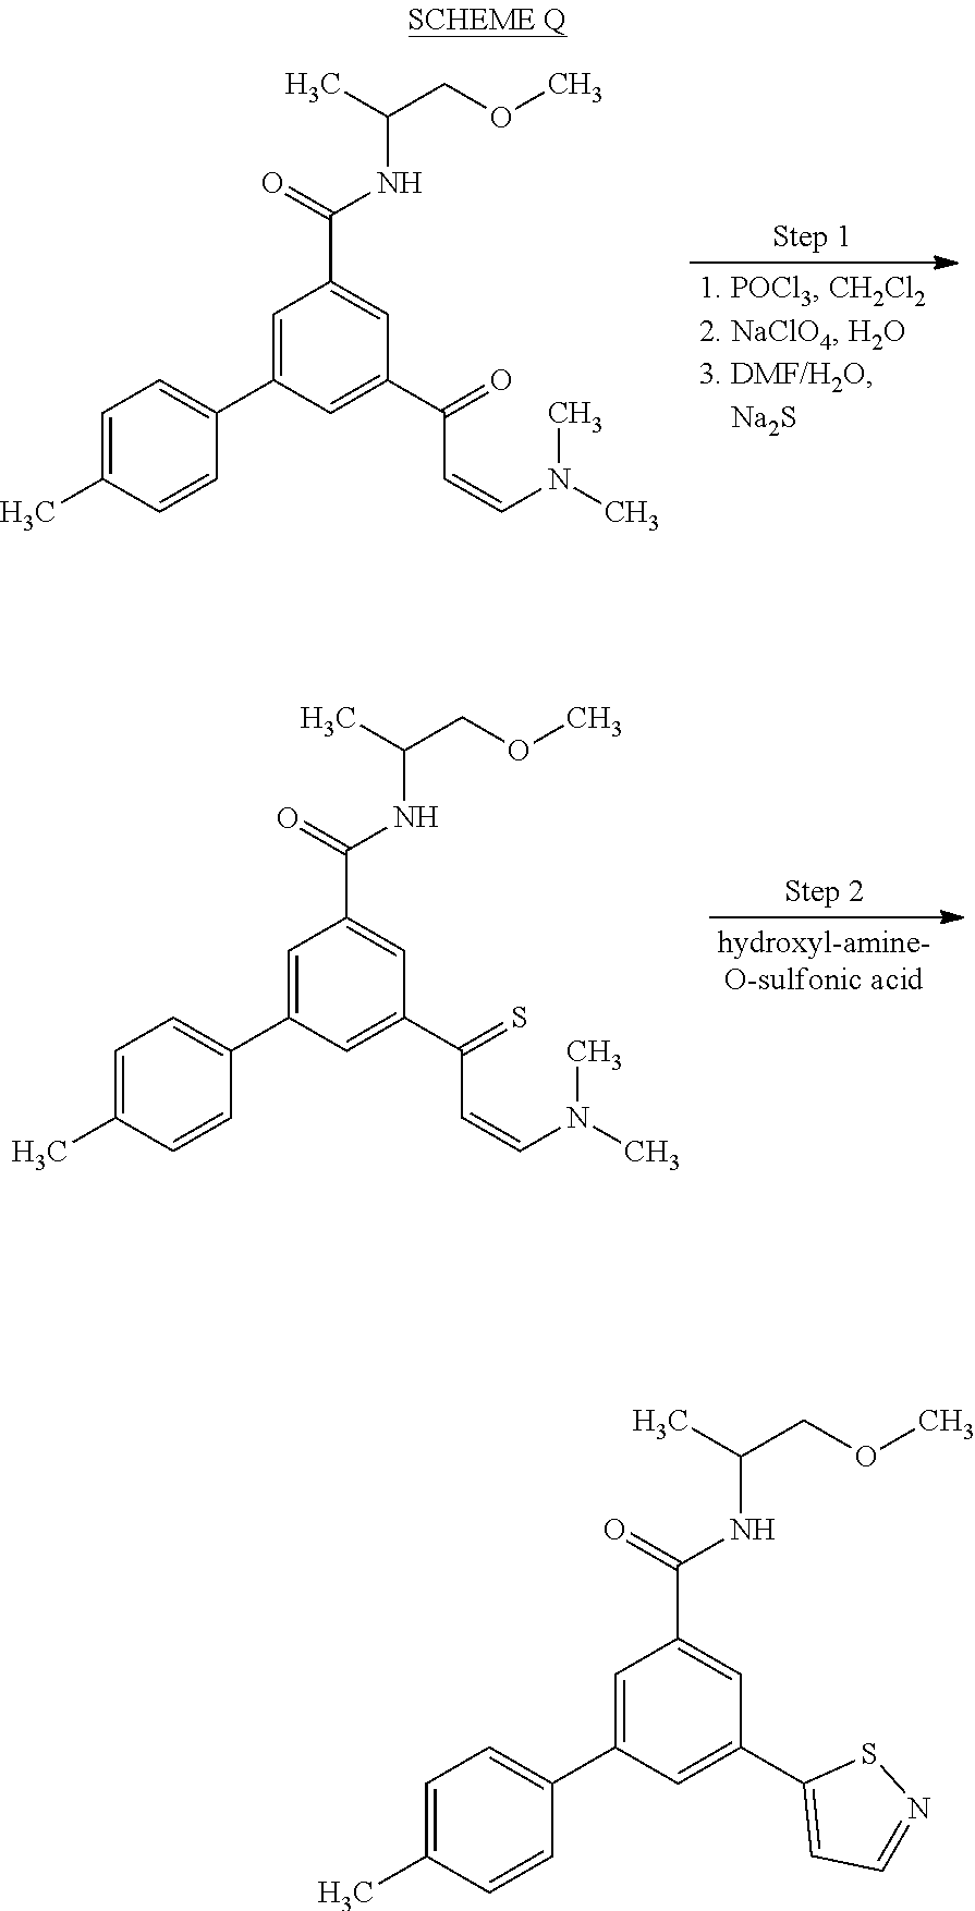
C1=C(C)C=CC(C2=CC(C(=O)NC(COC)C)=CC(C(=O)C=CN(C)C)=C2)=C1.C1=C(C)C=CC(C2=CC(C(=O)NC(COC)C)=CC(C(=S)C=CN(C)C)=C2)=C1.C1=C(C)C=CC(C2=CC(C(=O)NC(COC)C)=CC(C3=CC=NS3)=C2)=C1
